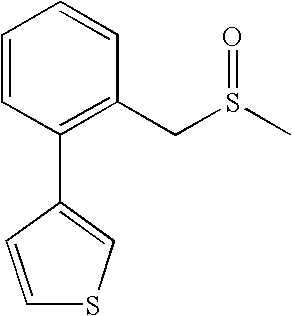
C1=CC(C2=CSC=C2)=C(CS(C)=O)C=C1
